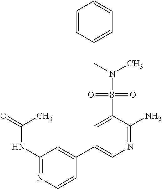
C1(NC(=O)C)=NC=CC(C2=CN=C(N)C(S(N(CC3=CC=CC=C3)C)(=O)=O)=C2)=C1
